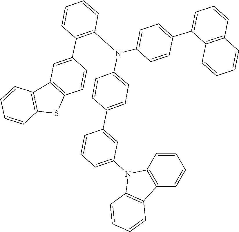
C1=CC=CC2=C1N(C1=CC=CC(C3=CC=C(N(C4=C(C5=CC6=C(C=C5)SC5=C6C=CC=C5)C=CC=C4)C4=CC=C(C5=CC=CC6=C5C=CC=C6)C=C4)C=C3)=C1)C1=C2C=CC=C1
